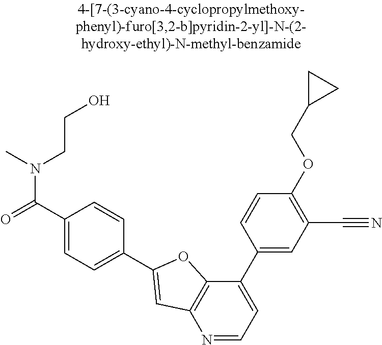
N1=CC=C(C2=CC(C#N)=C(OCC3CC3)C=C2)C2=C1C=C(C1=CC=C(C(=O)N(CCO)C)C=C1)O2
